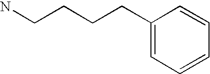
C(CCCC1=CC=CC=C1)N
